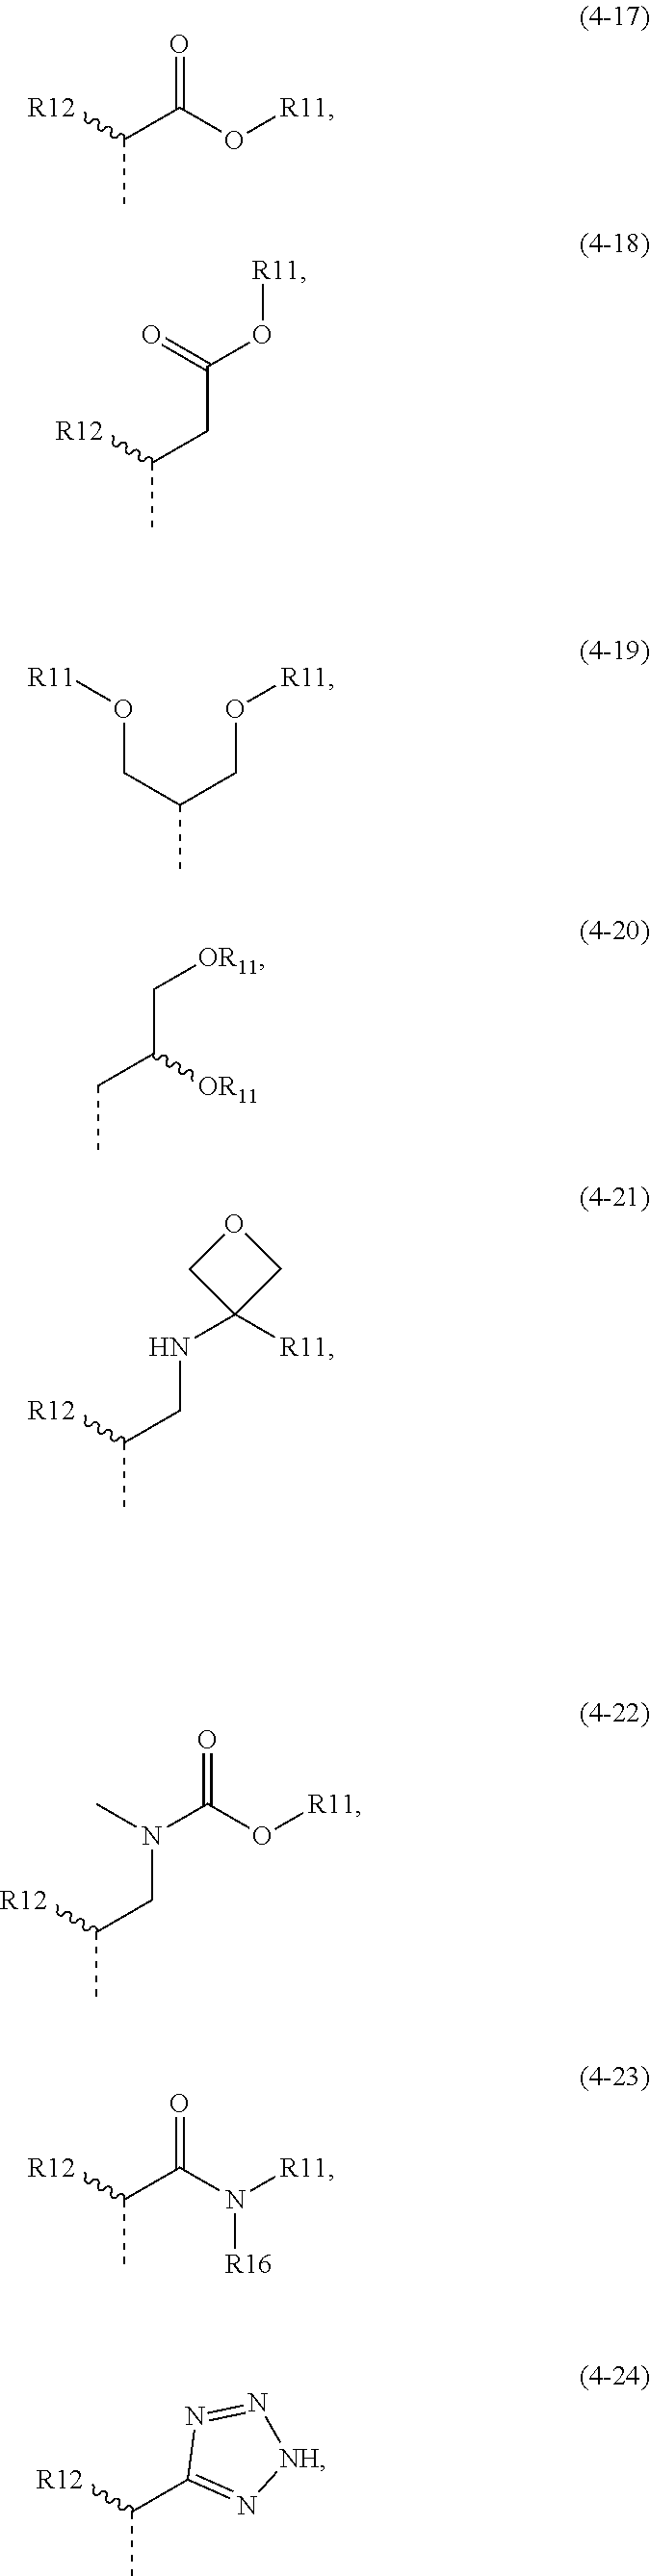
CC([R12])C(=O)O[R11].CC([R12])CC(O[R11])=O.CC(CO[R11])CO[R11].CCC(C[OR11])[OR11].CC(CNC1([R11])COC1)[R12].CC(CN(C(O[R11])=O)C)[R12].CC(C(=O)N([R16])[R11])[R12].CC(C1=N[NH]N=N1)[R12]
